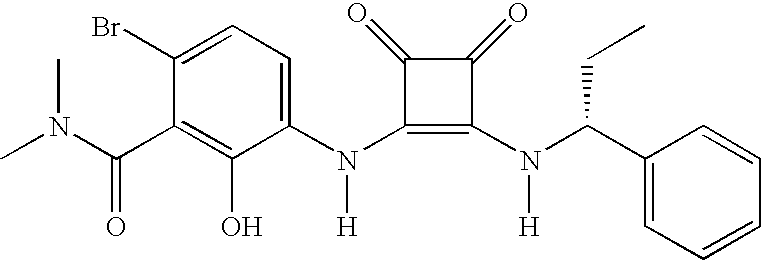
N(C1=C(N(C(C2=CC=CC=C2)CC)[H])C(=O)C1=O)([H])C1=CC=C(Br)C(C(N(C)C)=O)=C1O
